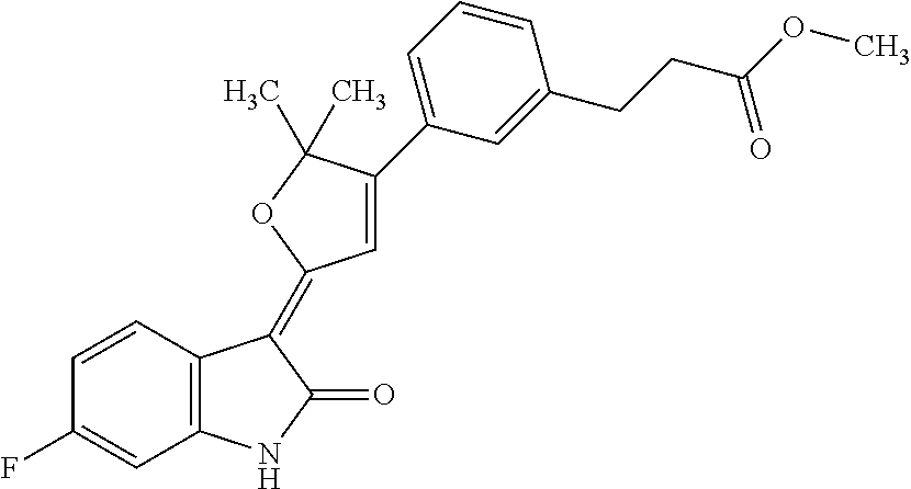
C1=CC(F)=CC2=C1C(=C1C=C(C3=CC=CC(CCC(OC)=O)=C3)C(C)(C)O1)C(=O)N2
